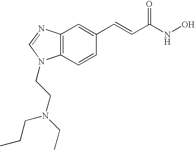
C12=C(C=CC(C=CC(=O)NO)=C1)N(CCN(CC)CCC)C=N2
